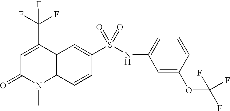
C12=C(C=CC(S(NC3=CC=CC(OC(F)(F)F)=C3)(=O)=O)=C1)N(C)C(=O)C=C2C(F)(F)F
